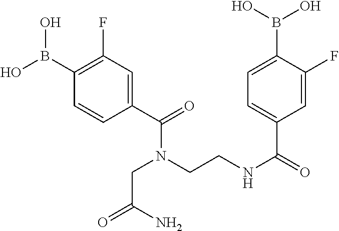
C(C(=O)N)N(C(C1=CC(F)=C(B(O)O)C=C1)=O)CCNC(C1=CC=C(B(O)O)C(F)=C1)=O
